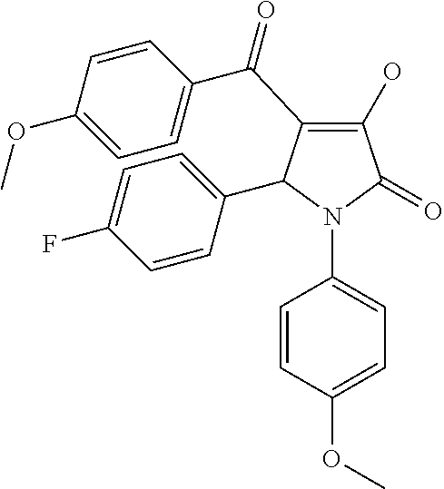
C1(O)=C(C(C2=CC=C(OC)C=C2)=O)C(C2=CC=C(F)C=C2)N(C2=CC=C(OC)C=C2)C1=O
